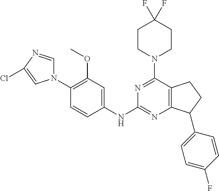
N1(C2=C(OC)C=C(NC3=NC4=C(C(N5CCC(F)(F)CC5)=N3)CCC4C3=CC=C(F)C=C3)C=C2)C=NC(Cl)=C1
